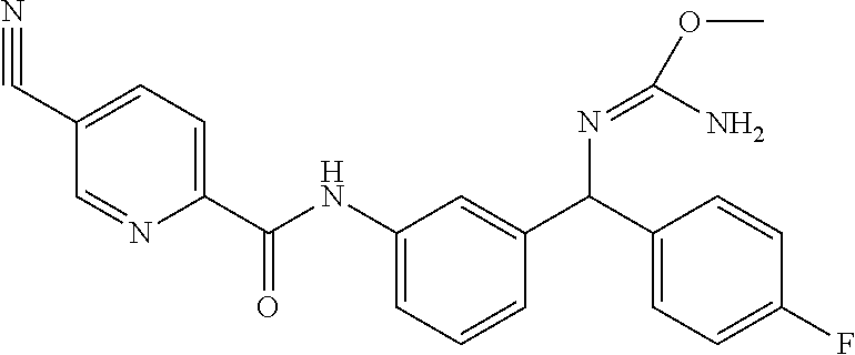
C1=C(C#N)C=NC(C(NC2=CC=CC(C(C3=CC=C(F)C=C3)N=C(OC)N)=C2)=O)=C1
